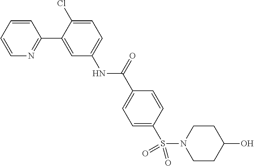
C1=CC=CN=C1C1=CC(NC(C2=CC=C(S(N3CCC(O)CC3)(=O)=O)C=C2)=O)=CC=C1Cl
